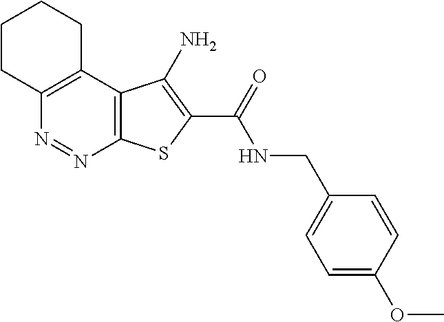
C12=C(C3=C(N=N1)SC(C(=O)NCC1=CC=C(OC)C=C1)=C3N)CCCC2
